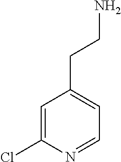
C1=C(Cl)N=CC=C1CCN
